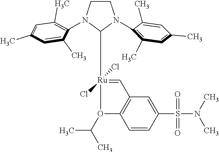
C1CN(C2=C(C)C=C(C)C=C2C)C([Ru]2(Cl)(Cl)=CC3=C(O2C(C)C)C=CC(S(=O)(N(C)C)=O)=C3)N1C1=C(C)C=C(C)C=C1C
